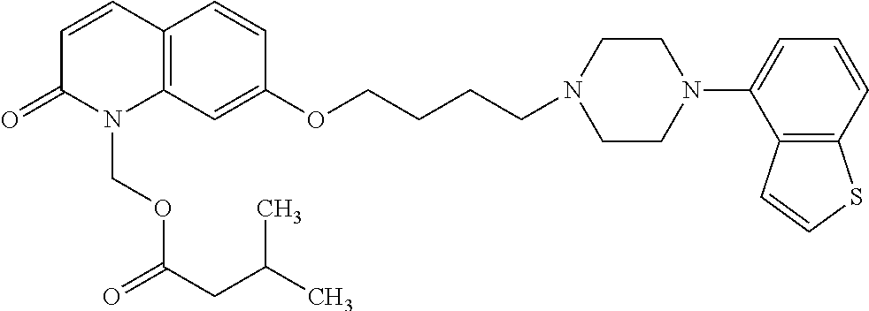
C1=CC2=C(N(COC(CC(C)C)=O)C1=O)C=C(OCCCCN1CCN(C3=CC=CC4=C3C=CS4)CC1)C=C2
